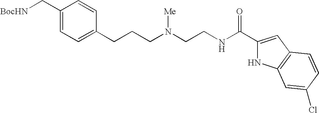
C1(C[BocHN])=CC=C(CCCN(CCNC(C2=CC3=C(N2)C=C(Cl)C=C3)=O)[Me])C=C1
